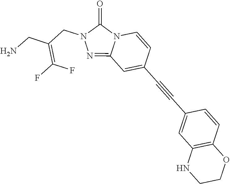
C12=NN(CC(=C(F)F)CN)C(=O)N1C=CC(C#CC1=CC3=C(C=C1)OCCN3)=C2
